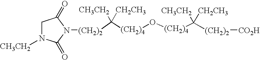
C([(CH2)4]O[(CH2)4]C([(CH2)2][CO2H])([CH3CH2])[CH2CH3])([CH3CH2])([CH2CH3])[(CH2)2]N1C(=O)CN([CH3CH2])C1=O
